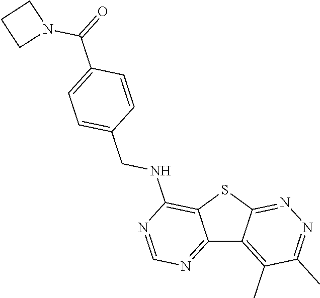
C12=NC=NC(NCC3=CC=C(C(N4CCC4)=O)C=C3)=C1SC1=NN=C(C)C(C)=C21
